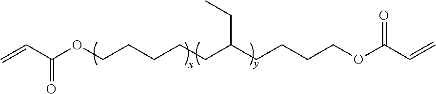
C=CC(OCCCCCC(CCCCOC(C=C)=O)CC)=O
